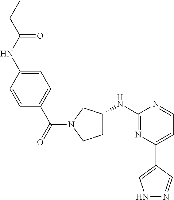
C1=C(NC(CC)=O)C=CC(C(=O)N2CCC(NC3=NC(C4=CNN=C4)=CC=N3)C2)=C1
